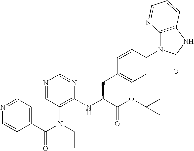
C1=CC(CC(NC2=C(N(C(=O)C3=CC=NC=C3)CC)C=NC=N2)C(OC(C)(C)C)=O)=CC=C1N1C2=C(NC1=O)C=CC=N2
